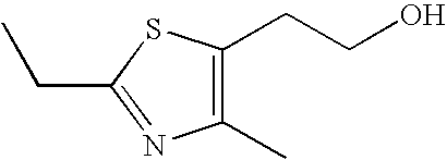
C1(C)=C(CCO)SC(CC)=N1
